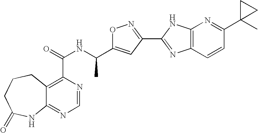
C12=NC=NC(C(=O)NC(C3=CC(C4=NC5=C(N4)N=C(C4(C)CC4)C=C5)=NO3)C)=C1CCCC(=O)N2
